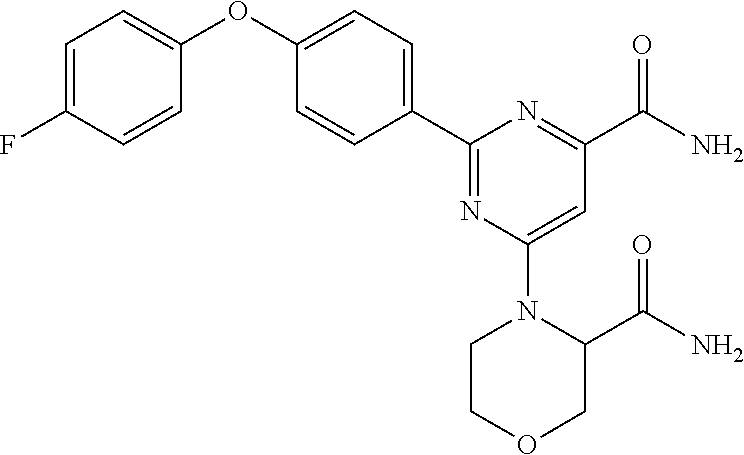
C1=C(F)C=CC(OC2=CC=C(C3=NC(N4C(C(N)=O)COCC4)=CC(C(N)=O)=N3)C=C2)=C1
